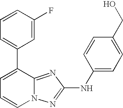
C1=CC=C(C2=CC=CC(F)=C2)C2=NC(NC3=CC=C(CO)C=C3)=NN12
